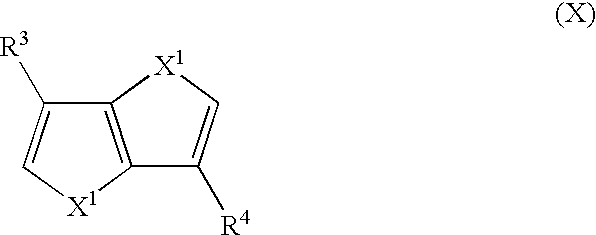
C12=C([X1]C=C1[R3])C([R4])=C[X1]2
